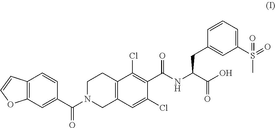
C12=C(C=C(C(N3CCC4=C(C3)C=C(Cl)C(C(NC(C(O)=O)CC3=CC(S(=O)(C)=O)=CC=C3)=O)=C4Cl)=O)C=C1)OC=C2
